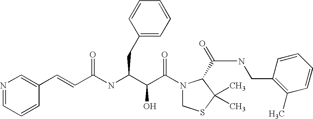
N(C(C(C(N1CSC(C)(C)C1C(NCC1=C(C)C=CC=C1)=O)=O)O)CC1=CC=CC=C1)C(=O)C=CC1=CN=CC=C1
